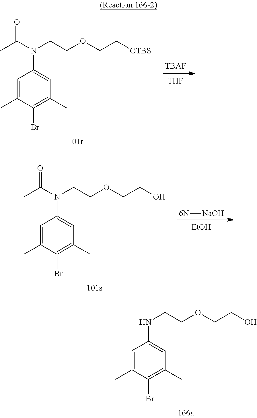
[TBAF].[THF].C1=C(C)C(Br)=C(C)C=C1N(CCOCC[OTBS])C(C)=O.C1=C(C)C(Br)=C(C)C=C1NCCOCCO.C1=C(C)C(Br)=C(C)C=C1N(CCOCCO)C(C)=O.[EtOH].[6N][NaOH]
